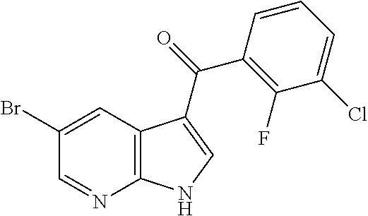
C12=C(C=C(Br)C=N1)C(C(=O)C1=C(F)C(Cl)=CC=C1)=CN2
